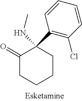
C1(=O)CCCCC1(NC)C1=C(Cl)C=CC=C1
